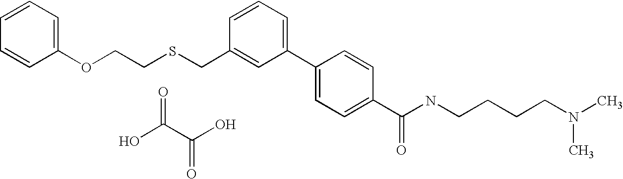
C1=CC=C(OCCSCC2=CC(C3=CC=C(C(NCCCCN(C)C)=O)C=C3)=CC=C2)C=C1.OC(C(O)=O)=O
